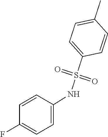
C1=C(NS(C2=CC=C(C)C=C2)(=O)=O)C=CC(F)=C1
